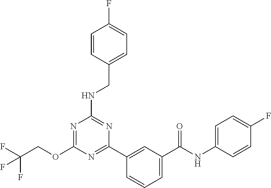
O(C1=NC(NCC2=CC=C(F)C=C2)=NC(C2=CC(C(NC3=CC=C(F)C=C3)=O)=CC=C2)=N1)CC(F)(F)F
